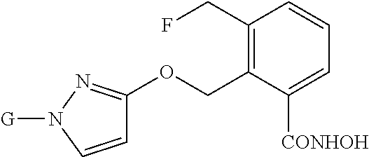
C1(CF)=C(COC2=NN([G])C=C2)C([CONHOH])=CC=C1
